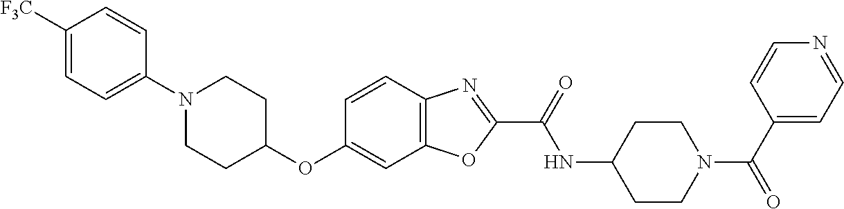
C1([F3C])=CC=C(N2CCC(OC3=CC4=C(C=C3)N=C(C(=O)NC3CCN(C(C5=CC=NC=C5)=O)CC3)O4)CC2)C=C1
